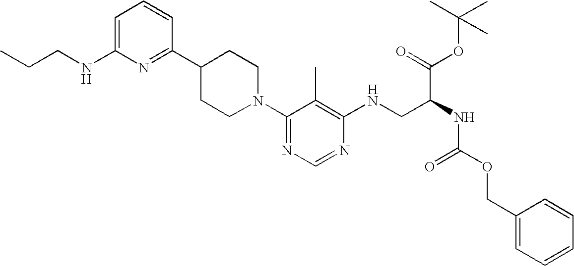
C1=C(NCCC)N=C(C2CCN(C3=NC=NC(NCC(NC(OCC4=CC=CC=C4)=O)C(OC(C)(C)C)=O)=C3C)CC2)C=C1
